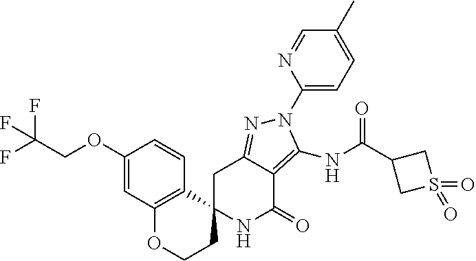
C1C2=NN(C3=CC=C(C)C=N3)C(NC(C3CS(=O)(=O)C3)=O)=C2C(=O)NC12CCOC1=C2C=CC(OCC(F)(F)F)=C1
